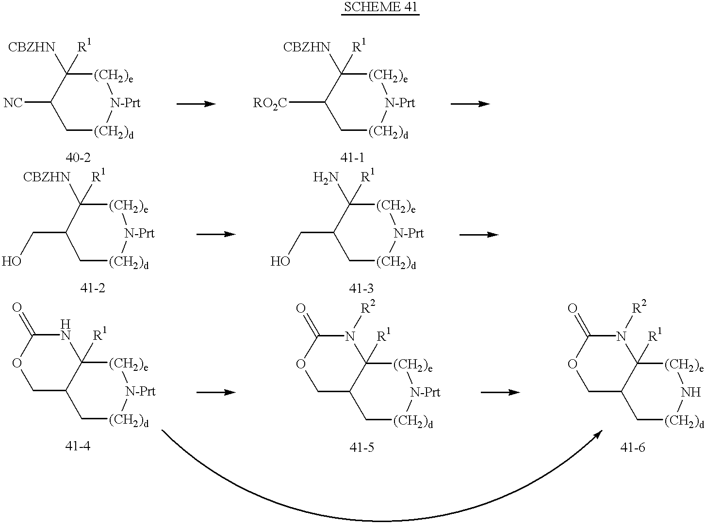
C1[(CH2)d][N-Prt][(CH2)e]C([CBZHN])([R1])C1[NC].C1[(CH2)d][N-Prt][(CH2)e]C2([R1])C1COC(=O)N2.C1[(CH2)d][N-Prt][(CH2)e]C([CBZHN])([R1])C1[RO2C].C1[(CH2)d][N-Prt][(CH2)e]C([R1])([CBZHN])C1CO.C1[(CH2)d][N-Prt][(CH2)e]C(N)([R1])C1CO.C1[(CH2)d][N-Prt][(CH2)e]C2([R1])C1COC(=O)N2[R2].C1[(CH2)d]N[(CH2)e]C2([R1])C1COC(=O)N2[R2]
